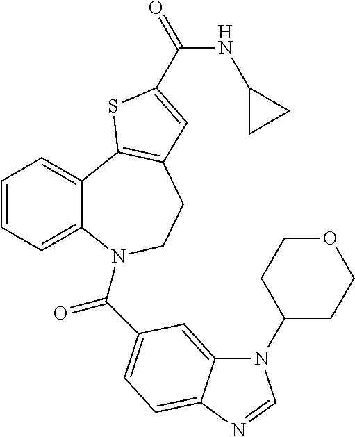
N1(C2CCOCC2)C2=CC(C(=O)N3C4=CC=CC=C4C4=C(CC3)C=C(C(=O)NC3CC3)S4)=CC=C2N=C1
